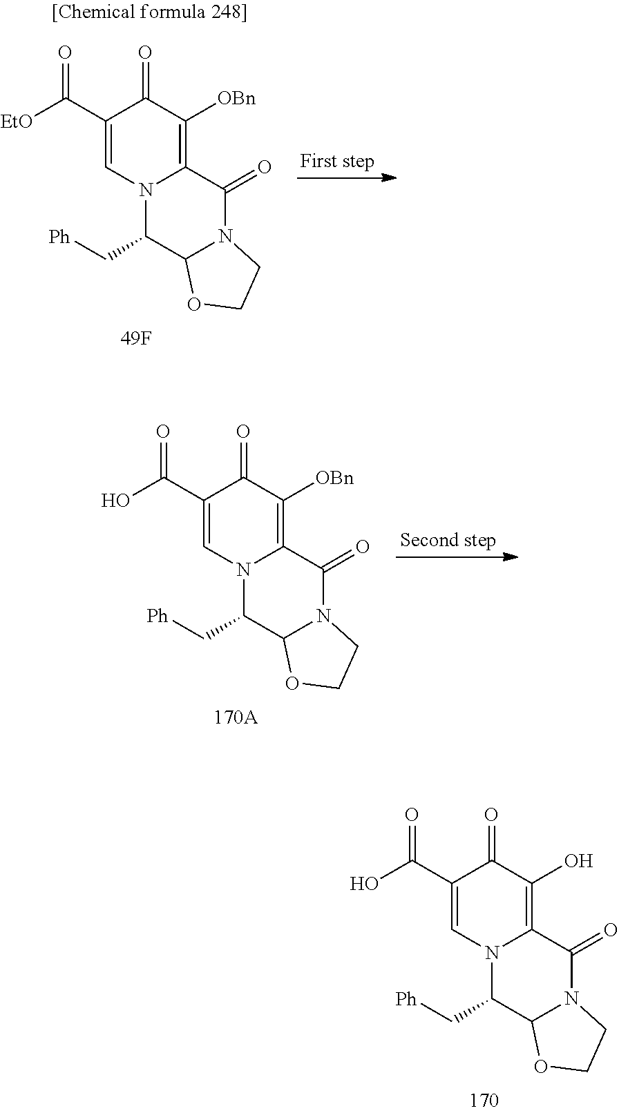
C1(C(O)=O)=CN2C(=C(O)C1=O)C(=O)N1C(C2C[Ph])OCC1.C1(C([EtO])=O)=CN2C(=C([OBn])C1=O)C(=O)N1C(C2C[Ph])OCC1.C1(C(O)=O)=CN2C(=C([OBn])C1=O)C(=O)N1C(C2C[Ph])OCC1
